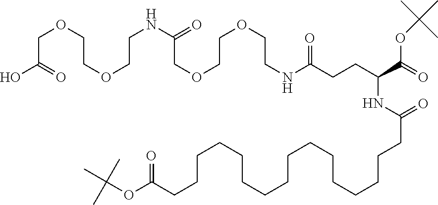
OC(=O)COCCOCCNC(=O)COCCOCCNC(CCC(C(=O)OC(C)(C)C)NC(CCCCCCCCCCCCCCCCC(=O)OC(C)(C)C)=O)=O
